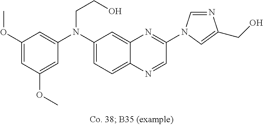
C1(OC)=CC(OC)=CC(N(C2=CC=C3C(=C2)N=C(N2C=NC(CO)=C2)C=N3)CCO)=C1
